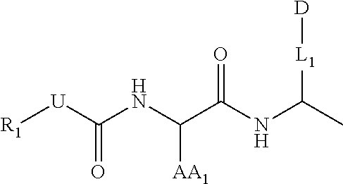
N(C(=O)[U][R1])C([AA1])C(=O)NC([L1][D])C
